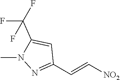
[NO2]C=CC1=NN(C)C(C(F)(F)F)=C1
